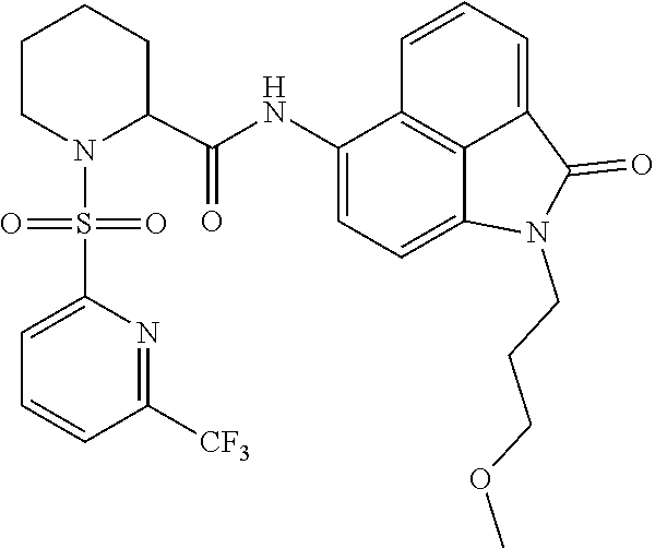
C1=C2C(=O)N(CCCOC)C3=CC=C(NC(C4CCCCN4S(=O)(C4=CC=CC([CF3])=N4)=O)=O)C(=C23)C=C1
